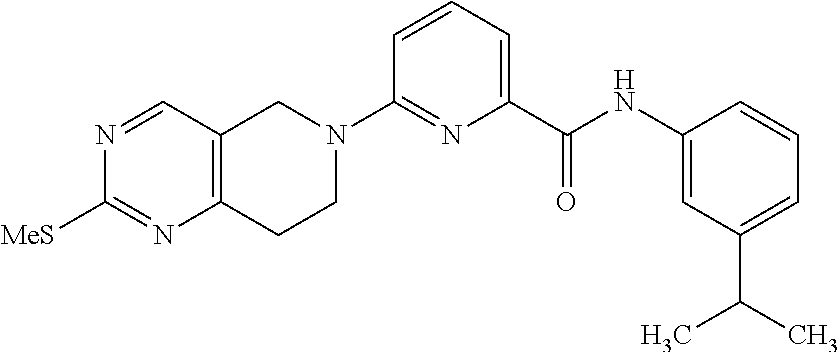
C12=C(C=NC([MeS])=N1)CN(C1=NC(C(=O)NC3=CC(C(C)C)=CC=C3)=CC=C1)CC2
